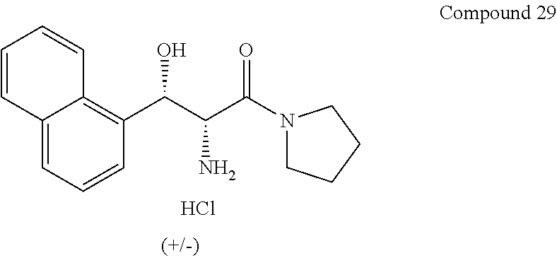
C1(C(C(C(N2CCCC2)=O)N)O)=C2C(=CC=C1)C=CC=C2.Cl
